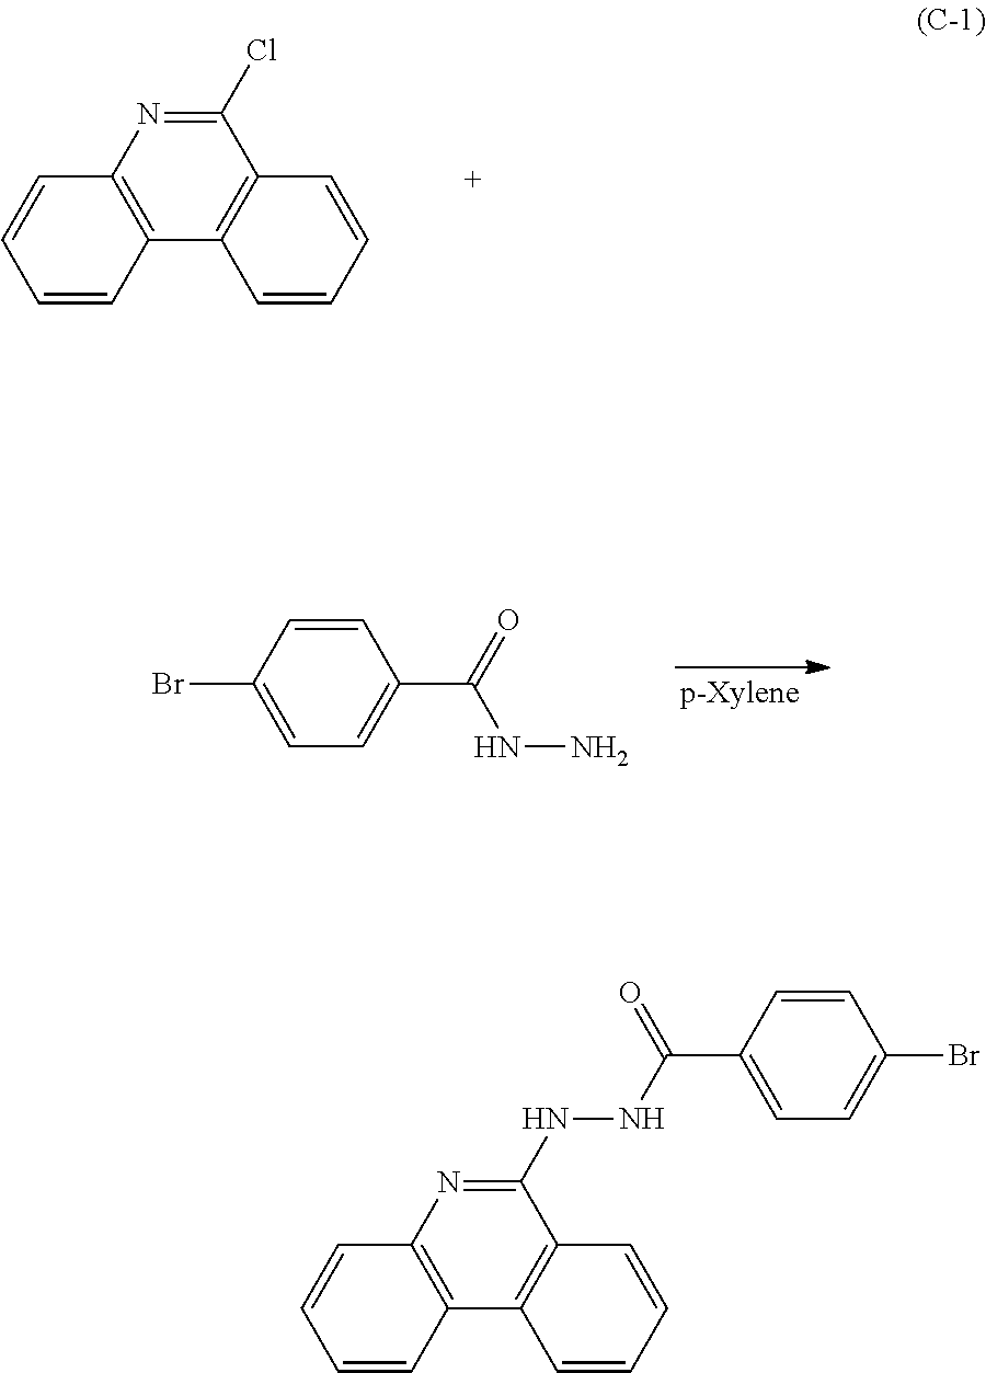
C1(Cl)=NC2=C(C3=C1C=CC=C3)C=CC=C2.C1=CC(Br)=CC=C1C(=O)NN.C1(NNC(C2=CC=C(Br)C=C2)=O)=NC2=C(C3=C1C=CC=C3)C=CC=C2
